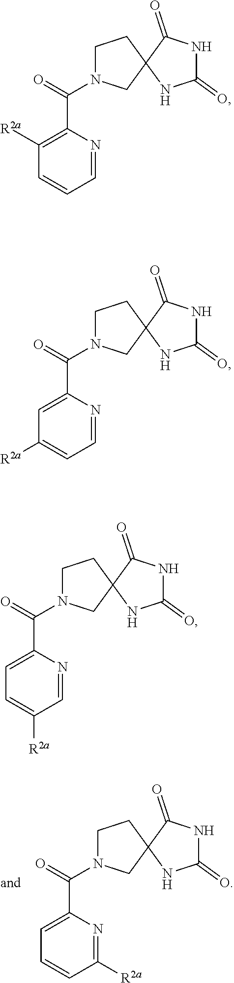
C1(C(=O)N2CCC3(C2)C(=O)NC(=O)N3)=CC=CC([R2a])=N1.C1(C(=O)N2CCC3(C2)C(=O)NC(=O)N3)=C([R2a])C=CC=N1.C1(C(=O)N2CCC3(C2)C(=O)NC(=O)N3)=CC([R2a])=CC=N1.C1(C(=O)N2CCC3(C2)C(=O)NC(=O)N3)=CC=C([R2a])C=N1
